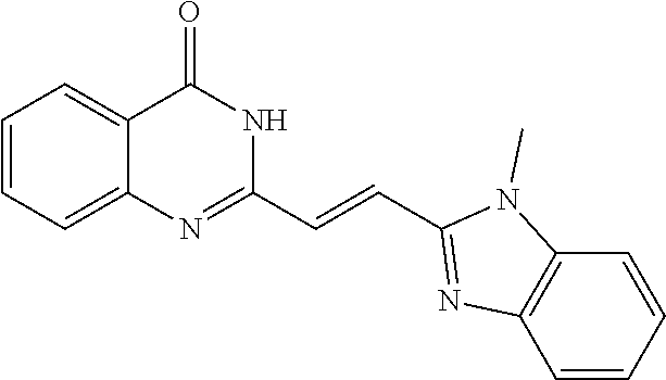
C1=CC=CC2=C1N=C(C=CC1=NC3=CC=CC=C3C(=O)N1)N2C
